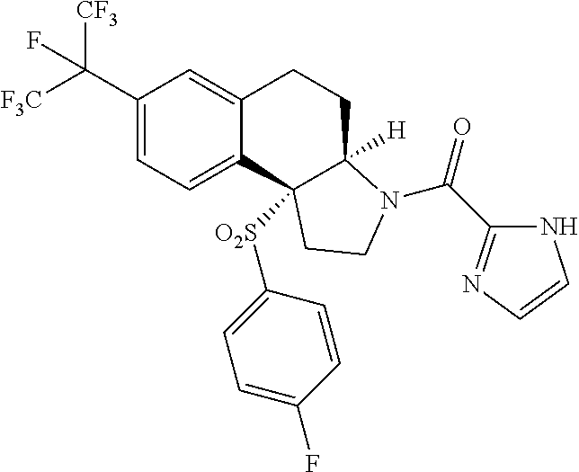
C(C1=CC=C2C(=C1)CCC1([H])C2([O2S]C2=CC=C(F)C=C2)CCN1C(=O)C1=NC=CN1)([F3C])([CF3])F
